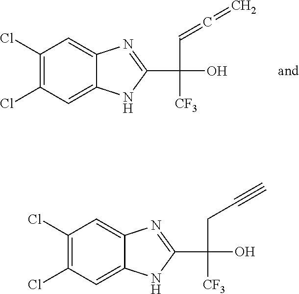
C1(Cl)=C(Cl)C=C2C(=C1)N=C(C(O)([CF3])C=C=C)N2.C1(Cl)=C(Cl)C=C2C(=C1)N=C(C(O)([CF3])CC#C)N2
